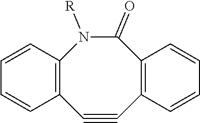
C12=C(C#CC3=C(C(=O)N1[R])C=CC=C3)C=CC=C2
